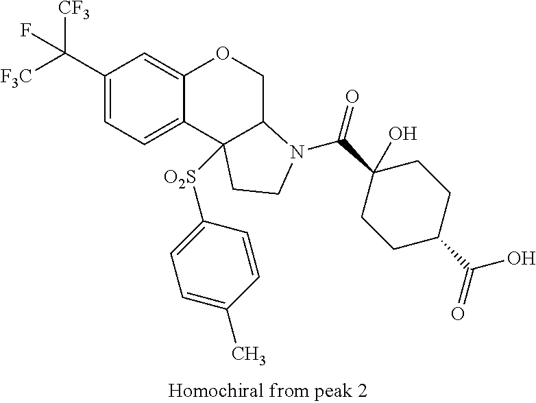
C1(C([F3C])([CF3])F)=CC=C2C(=C1)OCC1C2([O2S]C2=CC=C(C)C=C2)CCN1C(C1(O)CCC(C(=O)O)CC1)=O
